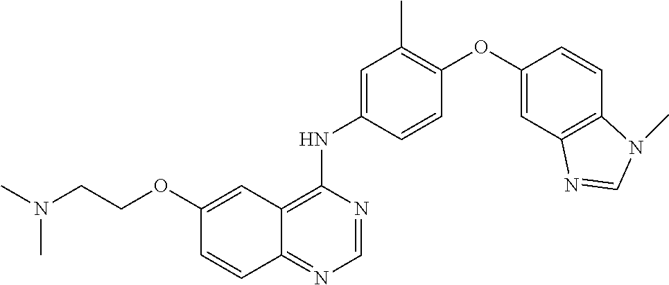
C1=CC(NC2=C3C(=NC=N2)C=CC(OCCN(C)C)=C3)=CC(C)=C1OC1=CC2=C(C=C1)N(C)C=N2
